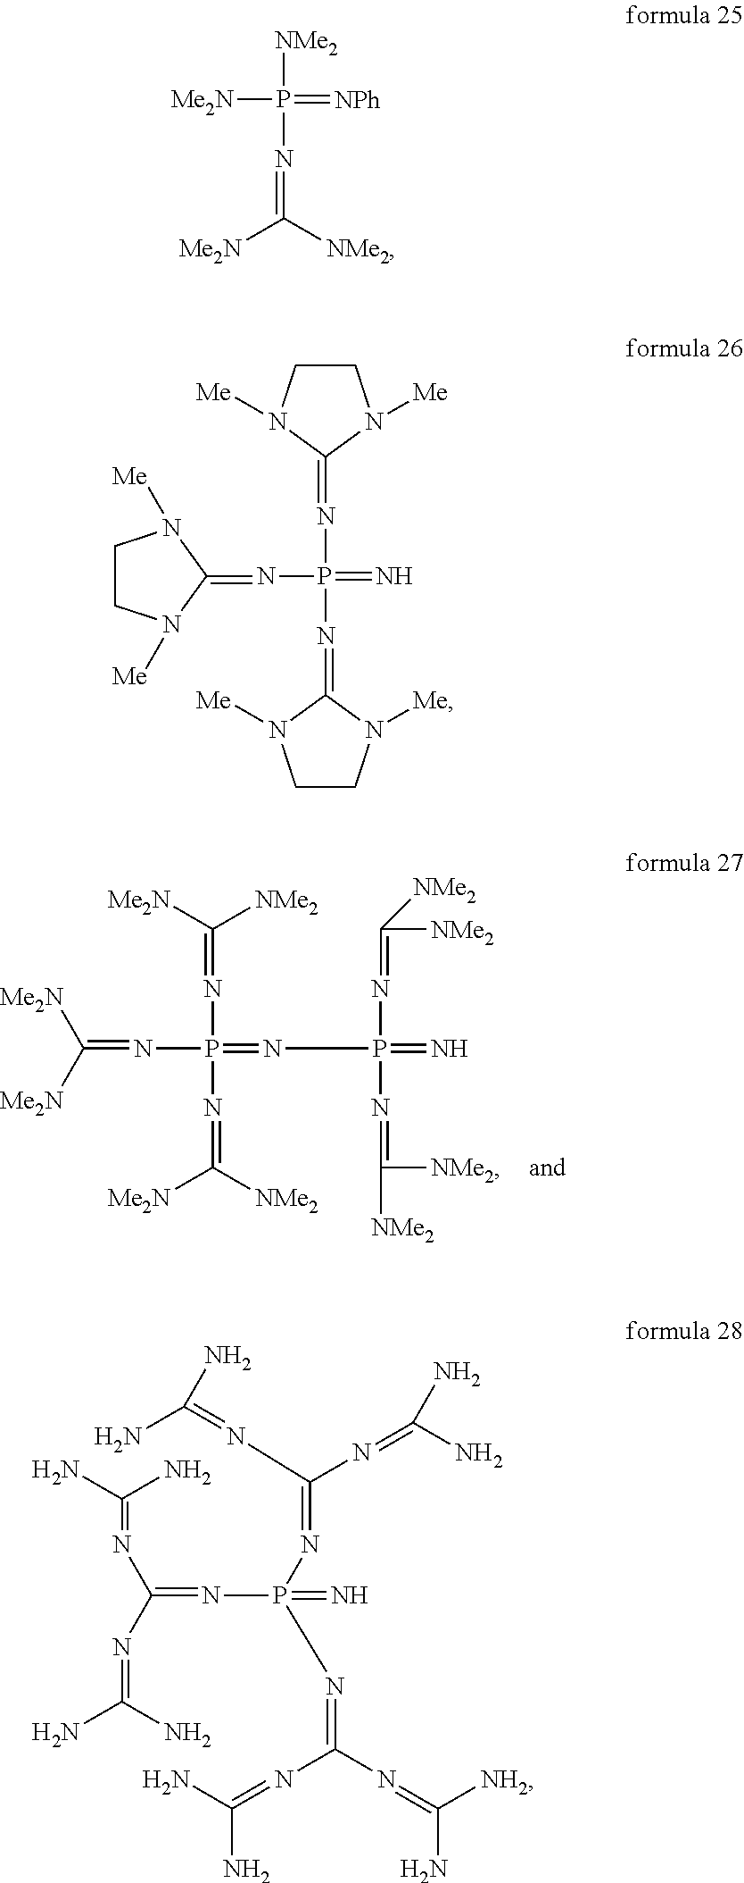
P(=NP(=N)(N=C([NMe2])[NMe2])N=C([NMe2])[NMe2])(N=C([Me2N])[NMe2])(N=C([Me2N])[NMe2])N=C([Me2N])[Me2N].P(N=C([NMe2])[Me2N])([NMe2])(=[NPh])[Me2N].C1CN([Me])C(=NP(=N)(N=C2N([Me])CCN2[Me])N=C2N([Me])CCN2[Me])N1[Me].N(P(=N)(N=C(N=C([NH2])N)N=C(N)N)N=C(N=C(N)N)N=C(N)N)=C(N=C(N)N)N=C(N)N
